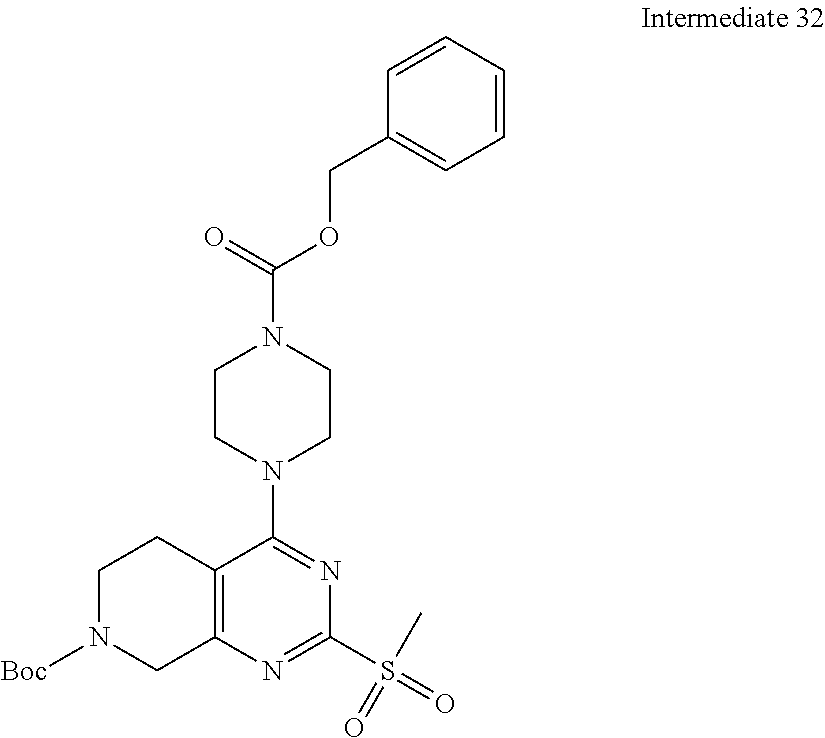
C12=C(N=C(S(=O)(=O)C)N=C1N1CCN(C(=O)OCC3=CC=CC=C3)CC1)CN([Boc])CC2
